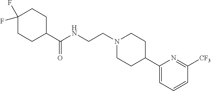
C1(C2CCN(CCNC(C3CCC(F)(F)CC3)=O)CC2)=CC=CC([CF3])=N1
